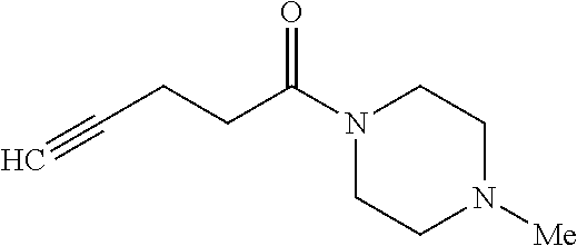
N1(C(CCC#C)=O)CCN([Me])CC1
